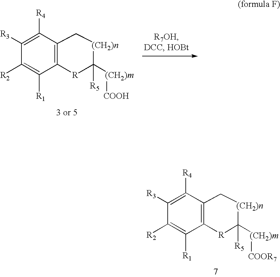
C1([R3])=C([R4])C2=C(C([R1])=C1[R2])[R]C([(CH2)m][COOR7])([R5])[(CH2)n]C2.C1([R3])=C([R4])C2=C(C([R1])=C1[R2])[R]C([(CH2)m][COOH])([R5])[(CH2)n]C2
